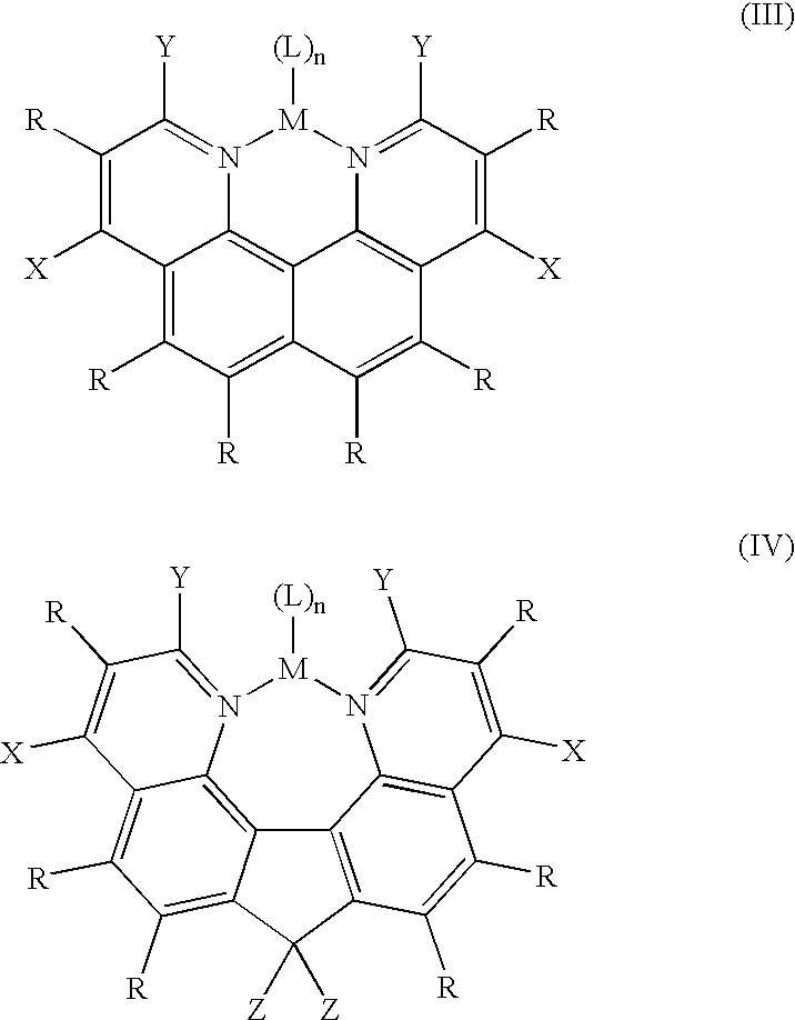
C12=C([R])C([R])=C3C4=C1N(=C([Y])C([R])=C2[X])[M]([(L)n])N1=C([Y])C([R])=C([X])C(=C41)C([R])=C3[R].C1([Z])([Z])C2=C3C4=C5C(=C([R])C([R])=C14)C([X])=C([R])C([Y])=N5[M]([(L)n])N1=C([Y])C([R])=C([X])C(=C31)C([R])=C2[R]
